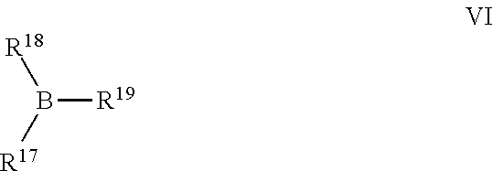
B([R19])([R17])[R18]
